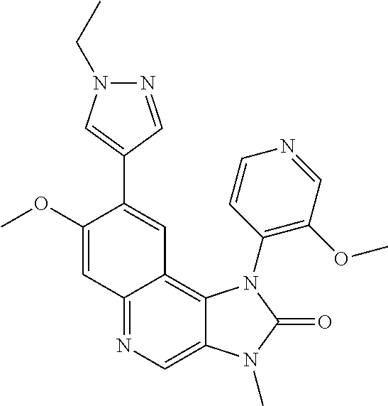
C12=NC=C3C(=C1C=C(C1=CN(CC)N=C1)C(OC)=C2)N(C1=C(OC)C=NC=C1)C(=O)N3C
